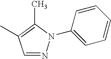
C1=NN(C2=CC=CC=C2)C(C)=C1C
